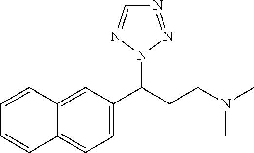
C(CCN(C)C)(N1N=NC=N1)C1=CC=C2C(=C1)C=CC=C2
